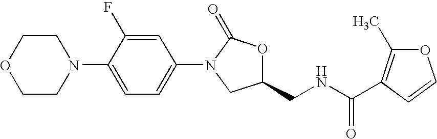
C1COCCN1C1=CC=C(N2CC(CNC(=O)C3=C(C)OC=C3)OC2=O)C=C1F
